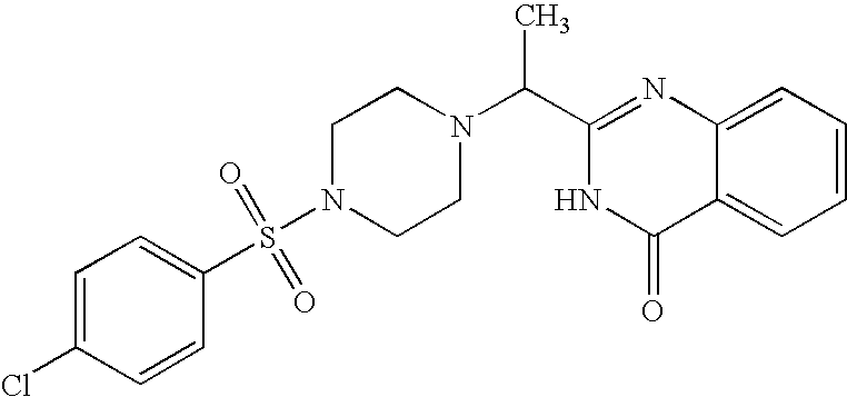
C1(C(C)N2CCN(S(C3=CC=C(Cl)C=C3)(=O)=O)CC2)=NC2=CC=CC=C2C(=O)N1
